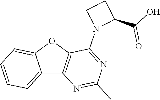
C12=CC=CC=C1OC1=C2N=C(C)N=C1N1C(C(O)=O)CC1
